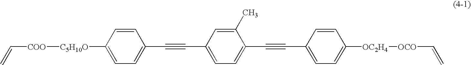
C=C[COO][C5H10O]C1=CC=C(C#CC2=CC=C(C#CC3=CC=C([OC2H4][OCO]C=C)C=C3)C(C)=C2)C=C1
